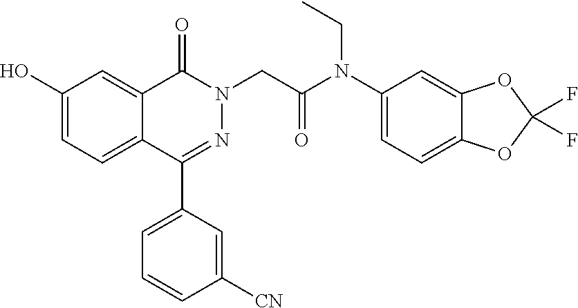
OC1=CC=C2C(=C1)C(=O)N(CC(=O)N(C1=CC=C3C(=C1)OC(F)(F)O3)CC)N=C2C1=CC=CC([CN])=C1
